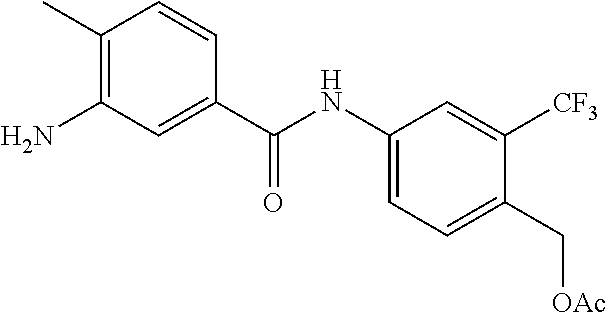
C1(NC(C2=CC(N)=C(C)C=C2)=O)=CC=C(C[OAc])C([CF3])=C1
